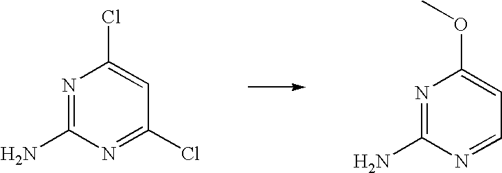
N1=C(N)N=C(Cl)C=C1Cl.N1=C(N)N=CC=C1OC
